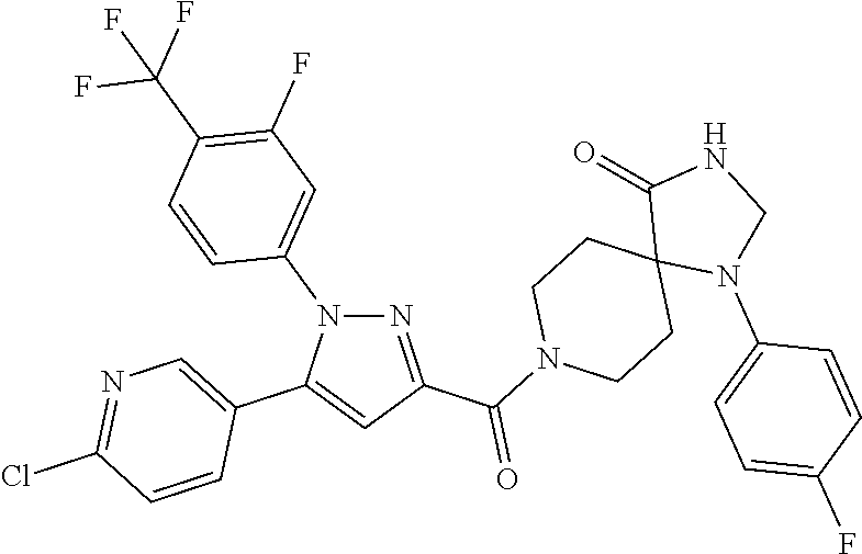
N1=C(C(N2CCC3(CC2)N(C2=CC=C(F)C=C2)CNC3=O)=O)C=C(C2=CN=C(Cl)C=C2)N1C1=CC(F)=C(C(F)(F)F)C=C1
